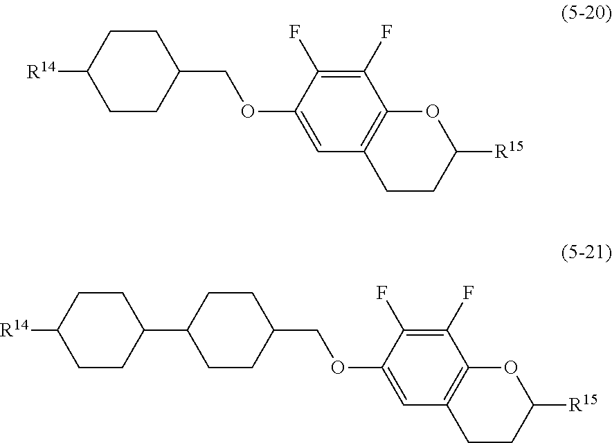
C1=C(OCC2CCC([R14])CC2)C(F)=C(F)C2=C1CCC([R15])O2.C1=C(OCC2CCC(C3CCC([R14])CC3)CC2)C(F)=C(F)C2=C1CCC([R15])O2
